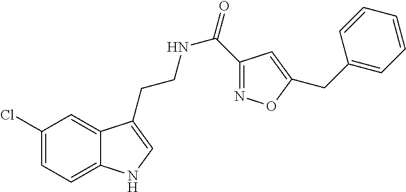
C12=CC=C(Cl)C=C1C(CCNC(=O)C1=NOC(CC3=CC=CC=C3)=C1)=CN2
